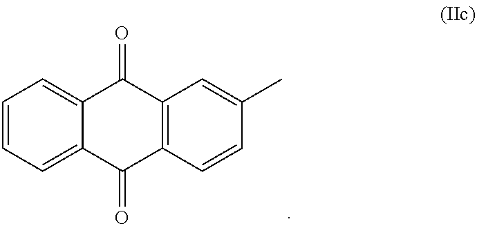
C1=CC=C2C(=C1)C(=O)C1=C(C2=O)C=CC(C)=C1
